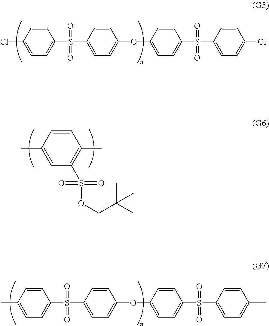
C1=CC(C)=CC(S(OCC(C)(C)C)(=O)=O)=C1C.C1=CC(Cl)=CC=C1S(C1=CC=C(OC2=CC=C(S(C3=CC=C(Cl)C=C3)(=O)=O)C=C2)C=C1)(=O)=O.C1=CC(C)=CC=C1S(C1=CC=C(OC2=CC=C(S(C3=CC=C(C)C=C3)(=O)=O)C=C2)C=C1)(=O)=O
